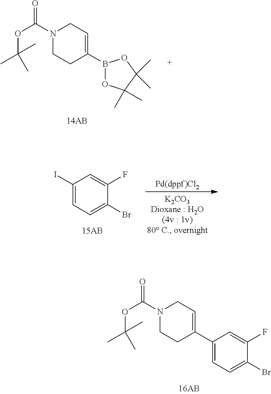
N1(C(OC(C)(C)C)=O)CCC(C2=CC=C(Br)C(F)=C2)=CC1.N1(C(OC(C)(C)C)=O)CCC(B2OC(C)(C)C(C)(C)O2)=CC1.C1(I)=CC=C(Br)C(F)=C1
